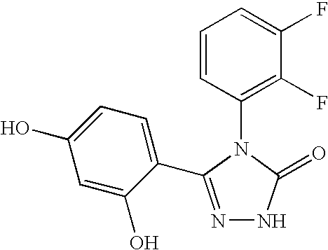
N1=C(C2=CC=C(O)C=C2O)N(C2=C(F)C(F)=CC=C2)C(=O)N1
